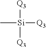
[Q3][Si](C)([Q3])[Q3]
